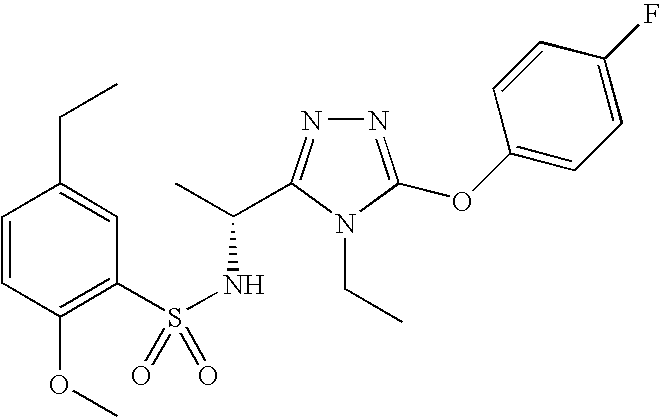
N1=C(OC2=CC=C(F)C=C2)N(CC)C(C(C)NS(=O)(C2=C(OC)C=CC(CC)=C2)=O)=N1
